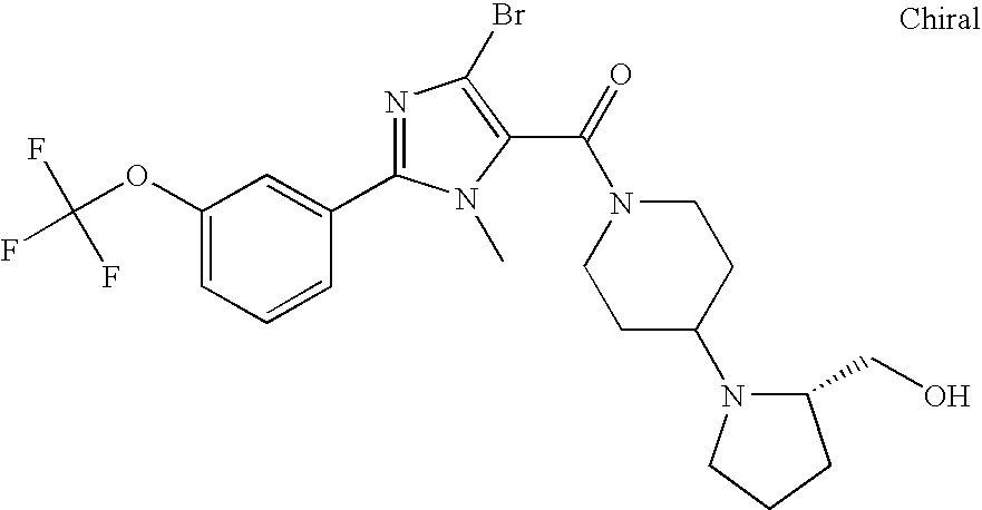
C1(OC(F)(F)F)=CC=CC(C2=NC(Br)=C(C(N3CCC(N4C(CO)CCC4)CC3)=O)N2C)=C1
